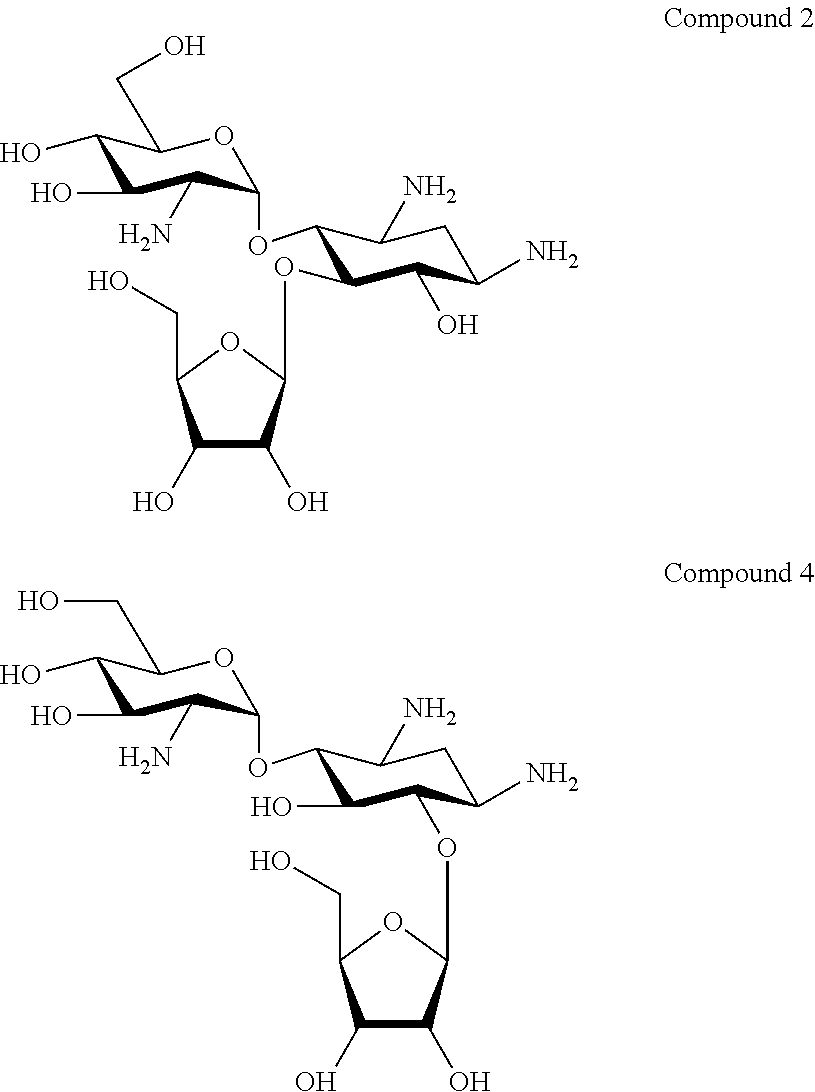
C1(O)C(O)C(OC2C(OC3C(N)C(O)C(O)C(CO)O3)C(N)CC(N)C2O)OC1CO.C1(O)C(O)C(OC2C(O)C(OC3C(N)C(O)C(O)C(CO)O3)C(N)CC2N)OC1CO
